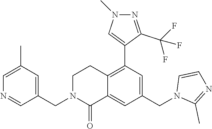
C1=C(C)C=C(CN2C(=O)C3=CC(CN4C(C)=NC=C4)=CC(C4=CN(C)N=C4C(F)(F)F)=C3CC2)C=N1
